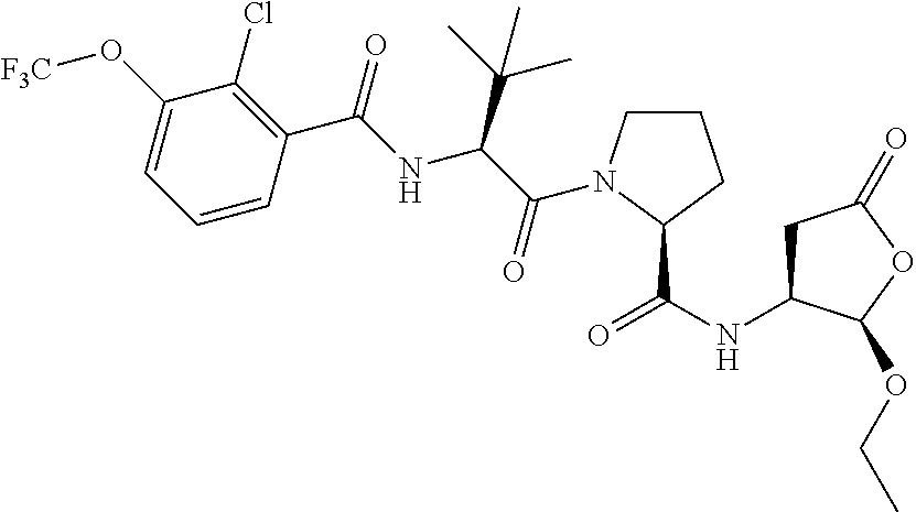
C1(O[CF3])=CC=CC(C(=O)NC(C(C)(C)C)C(=O)N2CCCC2C(NC2CC(=O)OC2OCC)=O)=C1Cl
